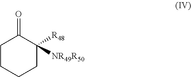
C1([R48])([NR49R50])C(=O)CCCC1
